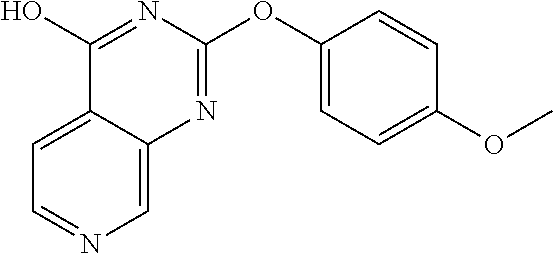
C1=C2C(=CN=C1)N=C(OC1=CC=C(OC)C=C1)N=C2O
